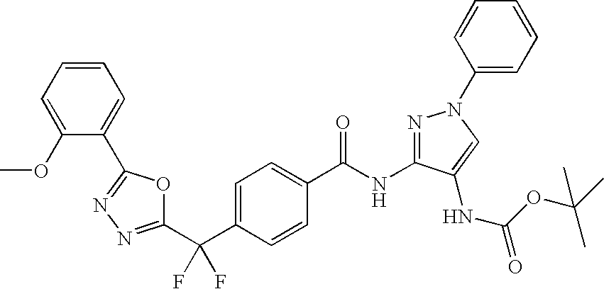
C1(C(C2=CC=C(C(NC3=NN(C4=CC=CC=C4)C=C3NC(OC(C)(C)C)=O)=O)C=C2)(F)F)=NN=C(C2=CC=CC=C2OC)O1
